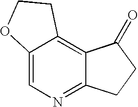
C12=CN=C3C(=C1CCO2)C(=O)CC3
